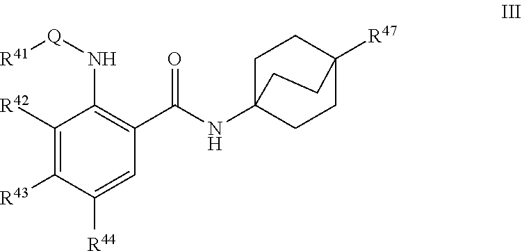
C1([R42])=C([R43])C([R44])=CC(C(NC23CCC([R47])(CC2)CC3)=O)=C1N[Q][R41]
